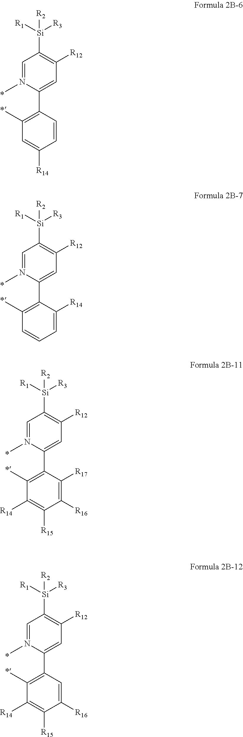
C1=N(C)C(C2=C(C)C=C([R14])C=C2)=CC([R12])=C1[Si]([R2])([R1])[R3].C1=N(C)C(C2=C(C)C=CC=C2[R14])=CC([R12])=C1[Si]([R2])([R1])[R3].C1=N(C)C(C2=C(C)C([R14])=C([R15])C([R16])=C2[R17])=CC([R12])=C1[Si]([R2])([R1])[R3].C1=N(C)C(C2=C(C)C([R14])=C([R15])C([R16])=C2)=CC([R12])=C1[Si]([R2])([R1])[R3]
